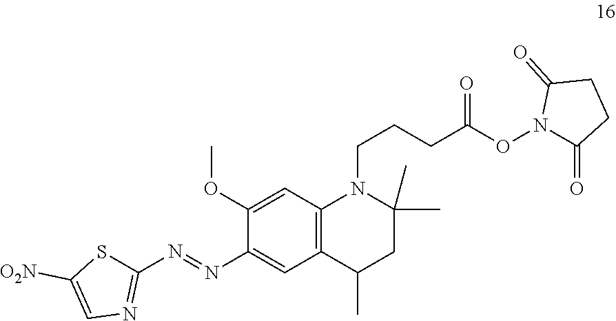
C1(N=NC2=CC3=C(C=C2OC)N(CCCC(ON2C(=O)CCC2=O)=O)C(C)(C)CC3C)=NC=C([O2N])S1
